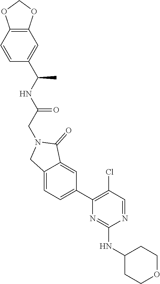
C12=C(C=CC(C(NC(=O)CN3CC4=CC=C(C5=C(Cl)C=NC(NC6CCOCC6)=N5)C=C4C3=O)C)=C1)OCO2
